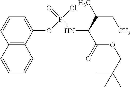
C12=C(C(OP(=O)(Cl)NC(C(=O)OCC(C)(C)C)C(CC)C)=CC=C1)C=CC=C2
